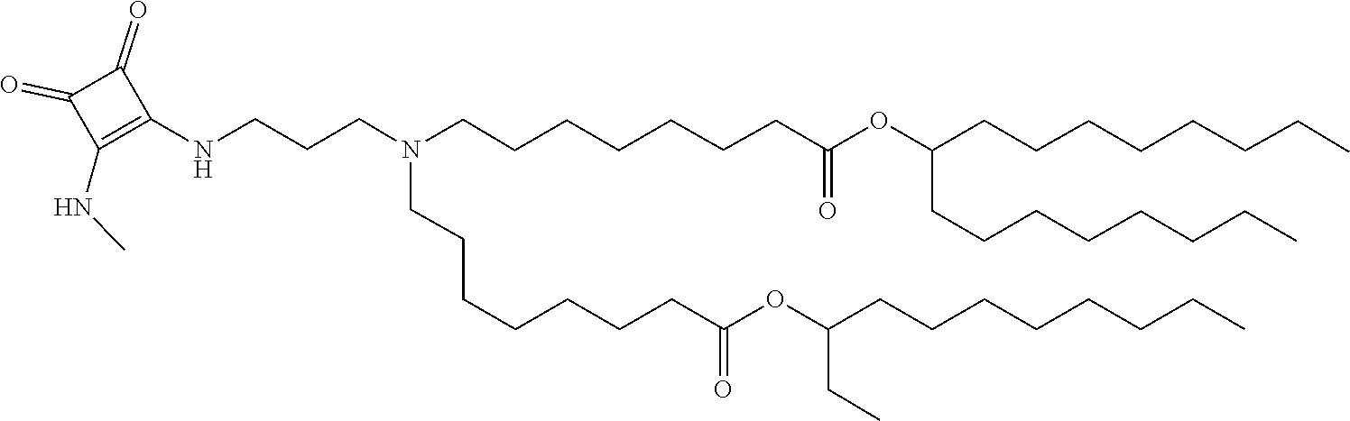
C(C(=O)OC(CC)CCCCCCCC)CCCCCCN(CCCCCCCC(OC(CCCCCCCC)CCCCCCCC)=O)CCCNC1=C(NC)C(=O)C1=O
